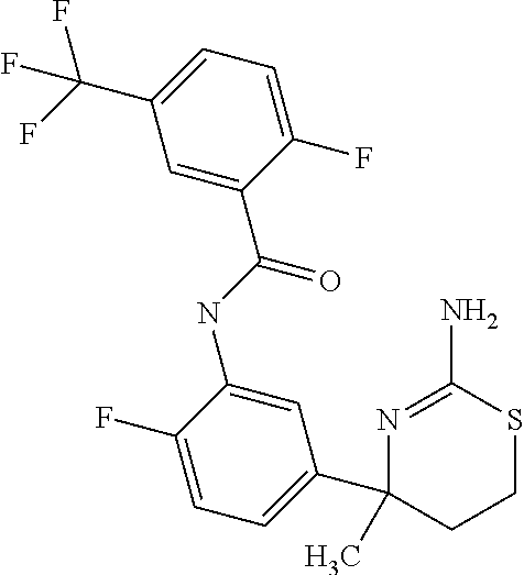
N(C1=CC(C2(C)CCSC(N)=N2)=CC=C1F)C(C1=CC(C(F)(F)F)=CC=C1F)=O
